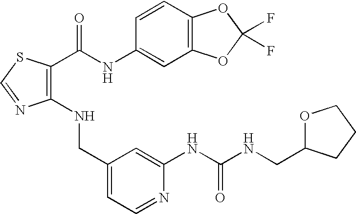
C1(NCC2=CC=NC(NC(NCC3OCCC3)=O)=C2)=C(C(NC2=CC3=C(C=C2)OC(F)(F)O3)=O)SC=N1
